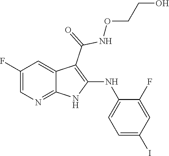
C1(F)=CN=C2C(=C1)C(C(=O)NOCCO)=C(NC1=CC=C(I)C=C1F)N2
